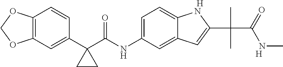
C12=C(C=C(C3(C(NC4=CC=C5C(=C4)C=C(C(C)(C(NC)=O)C)N5)=O)CC3)C=C1)OCO2.[H].[H]
